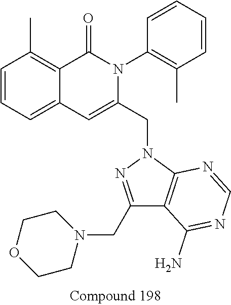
C1=CC=C2C(=C1C)C(=O)N(C1=C(C)C=CC=C1)C(CN1N=C(CN3CCOCC3)C3=C1N=CN=C3N)=C2
